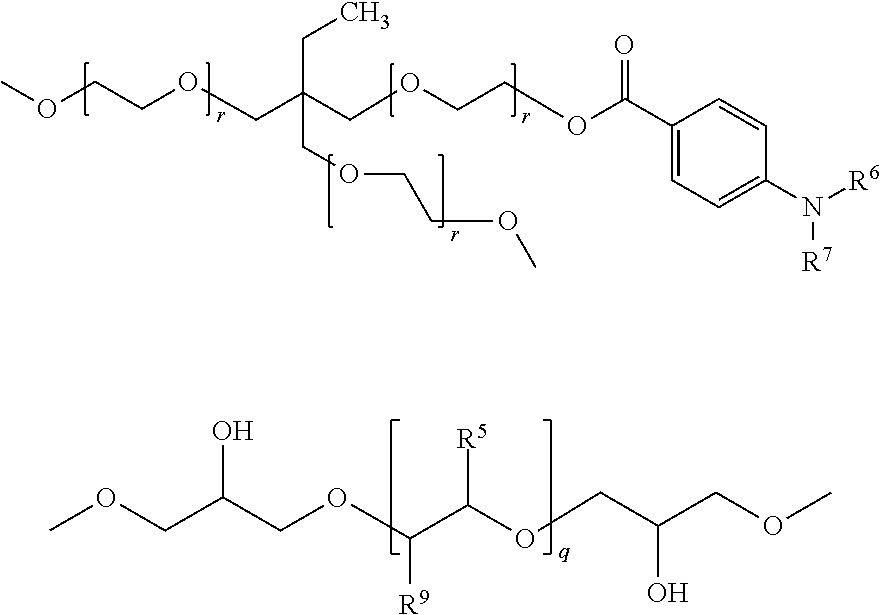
COCCOCC(COCCOC(C1=CC=C(N([R7])[R6])C=C1)=O)(CC)COCCOC.COCC(COC(C(OCC(COC)O)[R5])[R9])O
